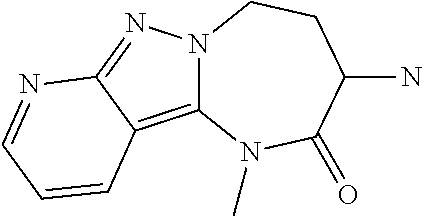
C12=C3C(=NN1CCC(N)C(=O)N2C)N=CC=C3
